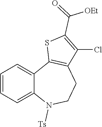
C1=CC=C2C(=C1)C1=C(CCN2[Ts])C(Cl)=C(C(=O)[OEt])S1
